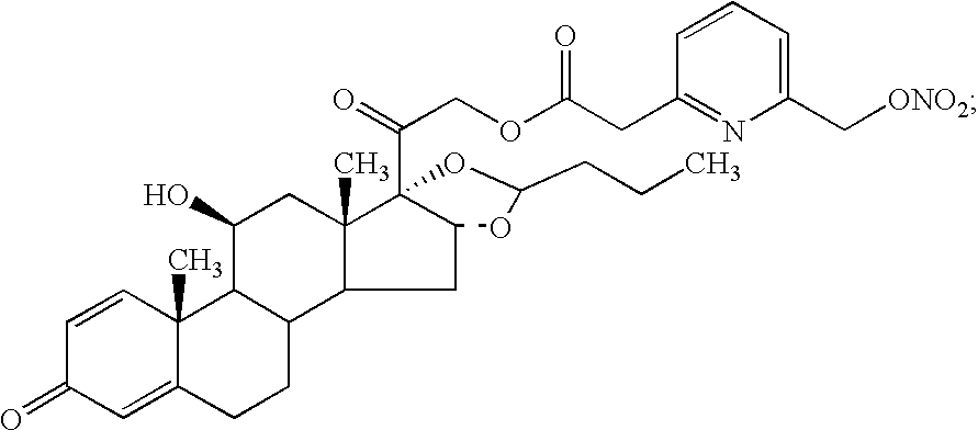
C1=CC2(C)C(=CC1=O)CCC1C2C(O)CC2(C)C3(C(COC(CC4=NC(C[ONO2])=CC=C4)=O)=O)C(CC12)OC(CCC)O3
